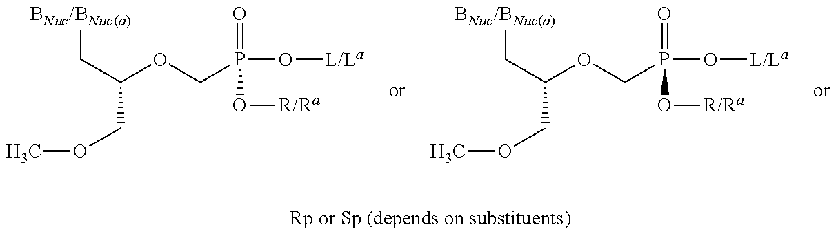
[BNuc/BNuc(a)]CC(COC)OCP(=O)(O[R/Ra])O[L/La].[BNuc/BNuc(a)]CC(COC)OCP(=O)(O[R/Ra])O[L/La]
